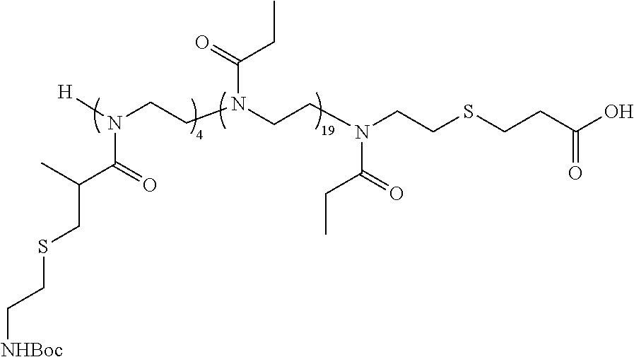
[H]N(CCN(CCN(CCSCCC(=O)O)C(CC)=O)C(=O)CC)C(=O)C(CSCC[NHBoc])C
